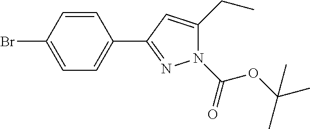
C1=CC(Br)=CC=C1C1=NN(C(=O)OC(C)(C)C)C(CC)=C1
